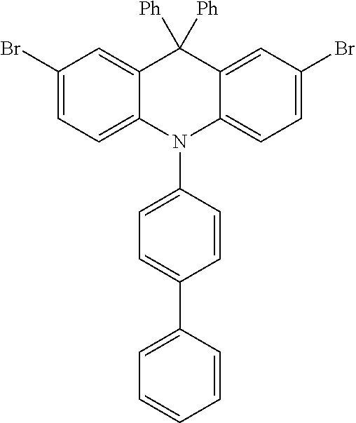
C1(Br)=CC=C2C(=C1)C([Ph])([Ph])C1=CC(Br)=CC=C1N2C1=CC=C(C2=CC=CC=C2)C=C1
